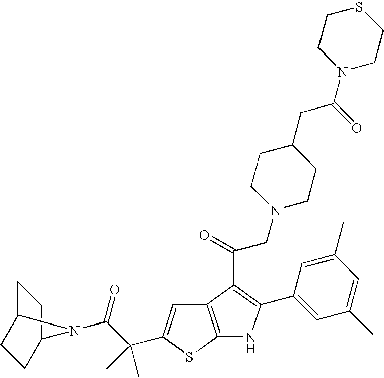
C12=C(SC(C(C(=O)N3C4CCC3CC4)(C)C)=C1)NC(C1=CC(C)=CC(C)=C1)=C2C(=O)CN1CCC(CC(=O)N2CCSCC2)CC1
